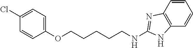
C1(OCCCCCNC2=NC3=C(C=CC=C3)N2)=CC=C(Cl)C=C1
